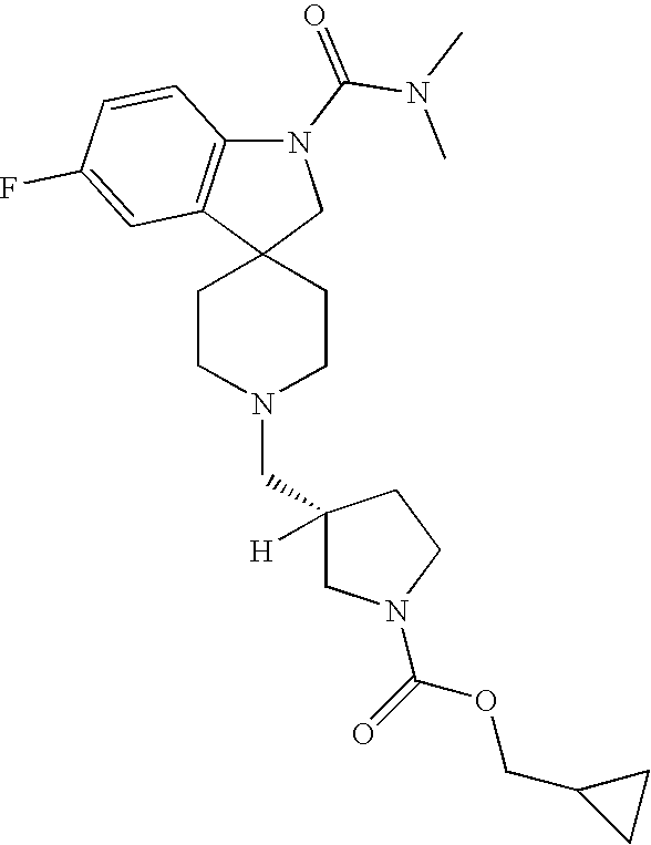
C1CN(CC2([H])CN(C(=O)OCC3CC3)CC2)CCC12CN(C(N(C)C)=O)C1=C2C=C(F)C=C1
